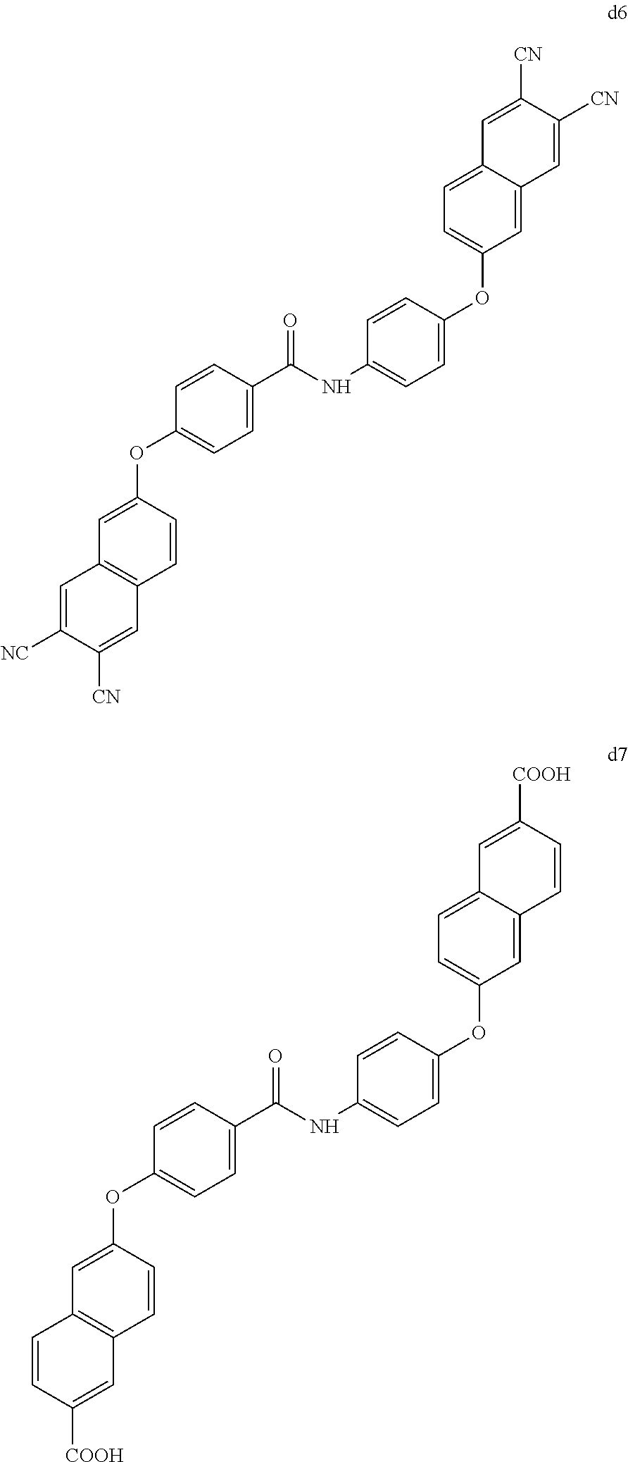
C1=C(OC2=CC=C3C(=C2)C=C([CN])C([CN])=C3)C=CC(NC(C2=CC=C(OC3=CC4=C(C=C3)C=C([CN])C([NC])=C4)C=C2)=O)=C1.C1=C(OC2=CC=C3C(=C2)C=CC([COOH])=C3)C=CC(NC(C2=CC=C(OC3=CC4=C(C=C3)C=C([COOH])C=C4)C=C2)=O)=C1
